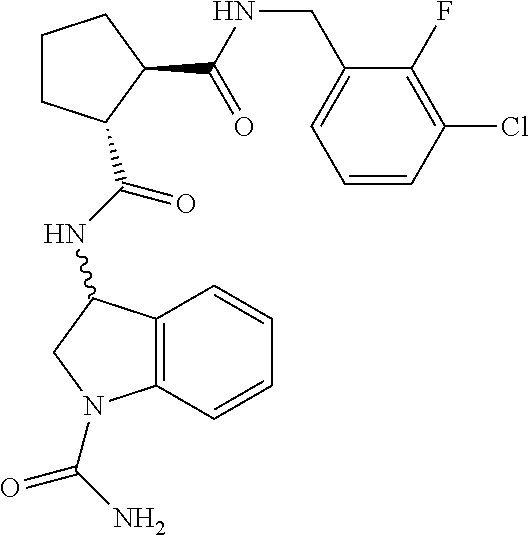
C1CC(C(NC2C3=C(C=CC=C3)N(C(N)=O)C2)=O)C(C(NCC2=CC=CC(Cl)=C2F)=O)C1
